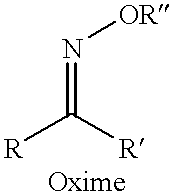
N(=C([R])[R])[OR]
